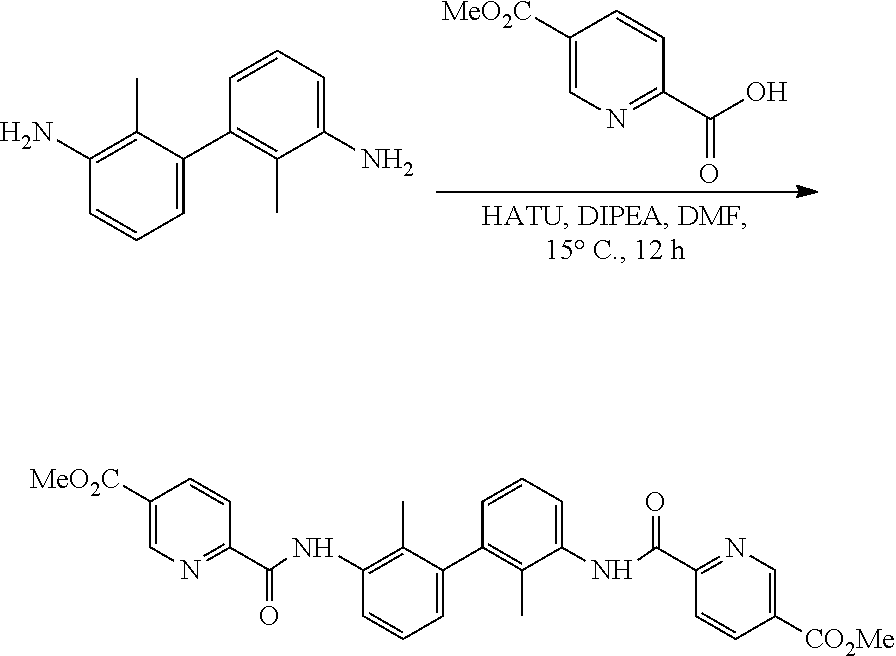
C1([MeO2C])=CN=C(C(O)=O)C=C1.C1(N)=C(C)C(C2=C(C)C(N)=CC=C2)=CC=C1.C1(NC(C2=NC=C([MeO2C])C=C2)=O)=C(C)C(C2=C(C)C(NC(C3=NC=C([CO2Me])C=C3)=O)=CC=C2)=CC=C1
